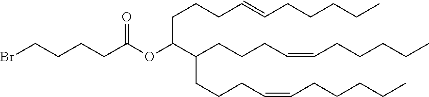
O(C(C(CCCC=CCCCCC)CCCC=CCCCCC)CCCC=CCCCCC)C(=O)CCCCBr
